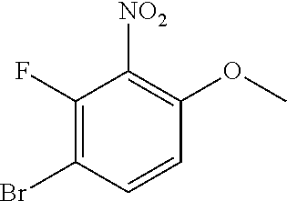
C1(F)=C(Br)C=CC(OC)=C1[NO2]
